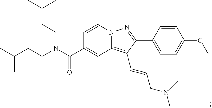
N12C(=C(C=CCN(C)C)C(C3=CC=C(OC)C=C3)=N1)C=C(C(N(CCC(C)C)CCC(C)C)=O)C=C2
